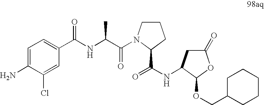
C1=C(N)C(Cl)=CC(C(NC(C(=O)N2CCCC2C(NC2CC(=O)OC2OCC2CCCCC2)=O)C)=O)=C1
